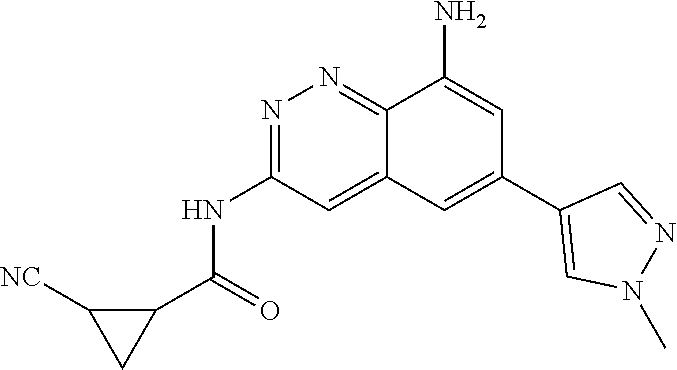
C1(C(=O)NC2=NN=C3C(=C2)C=C(C2=CN(C)N=C2)C=C3N)C([NC])C1
